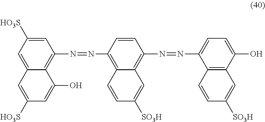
C12=CC([HO3S])=CC(N=NC3=C4C(=C(N=NC5=CC=C(O)C6=C5C=CC([SO3H])=C6)C=C3)C=C([SO3H])C=C4)=C1C(O)=CC([HO3S])=C2
